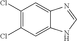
C1(Cl)=C(Cl)C=C2C(=C1)N=CN2
